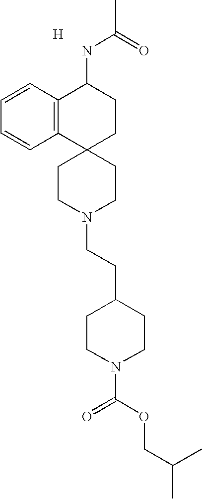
[H].C1CN(CCC2CCN(C(OCC(C)C)=O)CC2)CCC12CCC(NC(C)=O)C1=C2C=CC=C1
